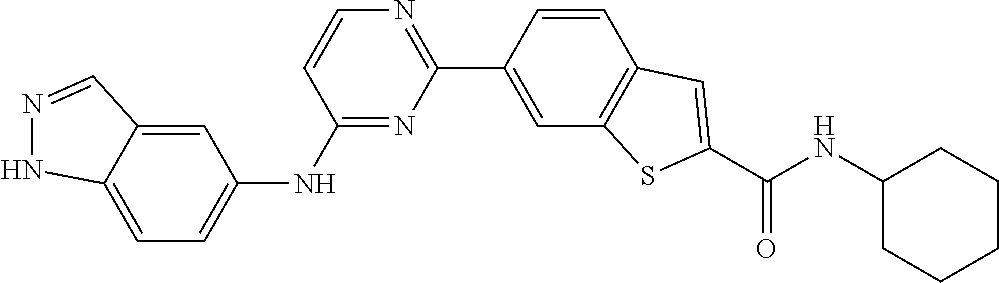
C12=CC=C(NC3=NC(C4=CC5=C(C=C4)C=C(C(NC4CCCCC4)=O)S5)=NC=C3)C=C1C=NN2
